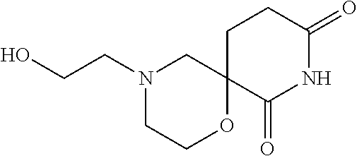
N1(CCO)CCOC2(C1)C(=O)NC(=O)CC2
